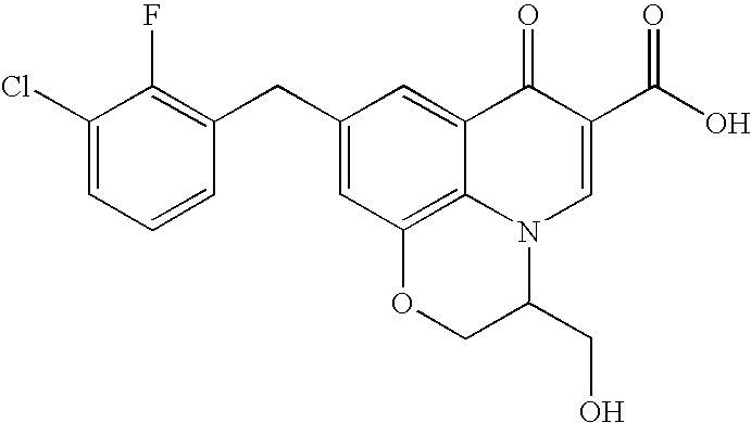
C1(Cl)=CC=CC(CC2=CC3=C4C(=C2)C(=O)C(C(O)=O)=CN4C(CO)CO3)=C1F
